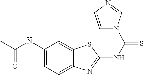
C1(NC(=O)C)=CC=C2C(=C1)SC(NC(=S)N1C=CN=C1)=N2
